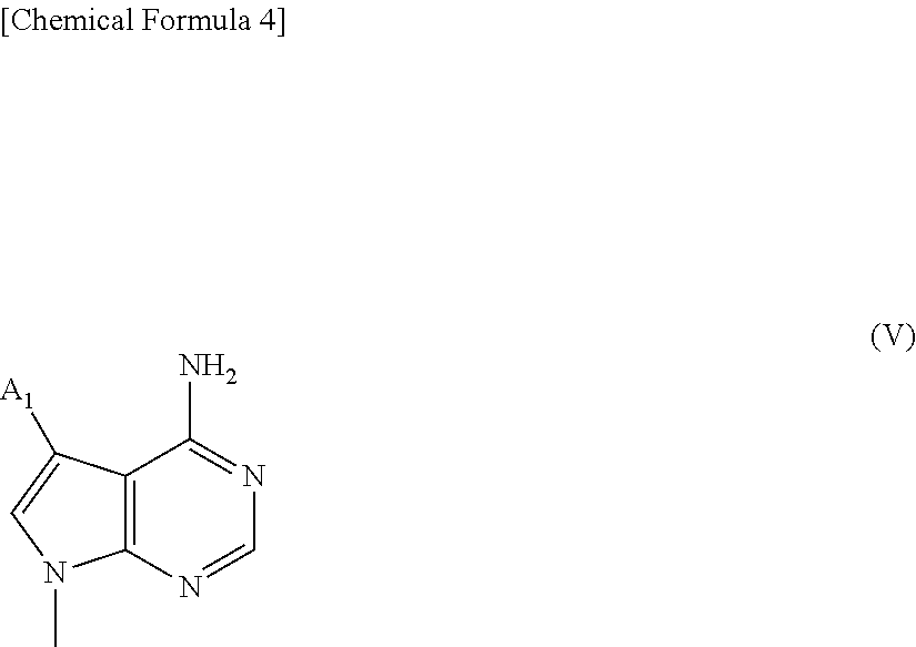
C12=C(N=CN=C1N)N(C)C=C2[A1]
